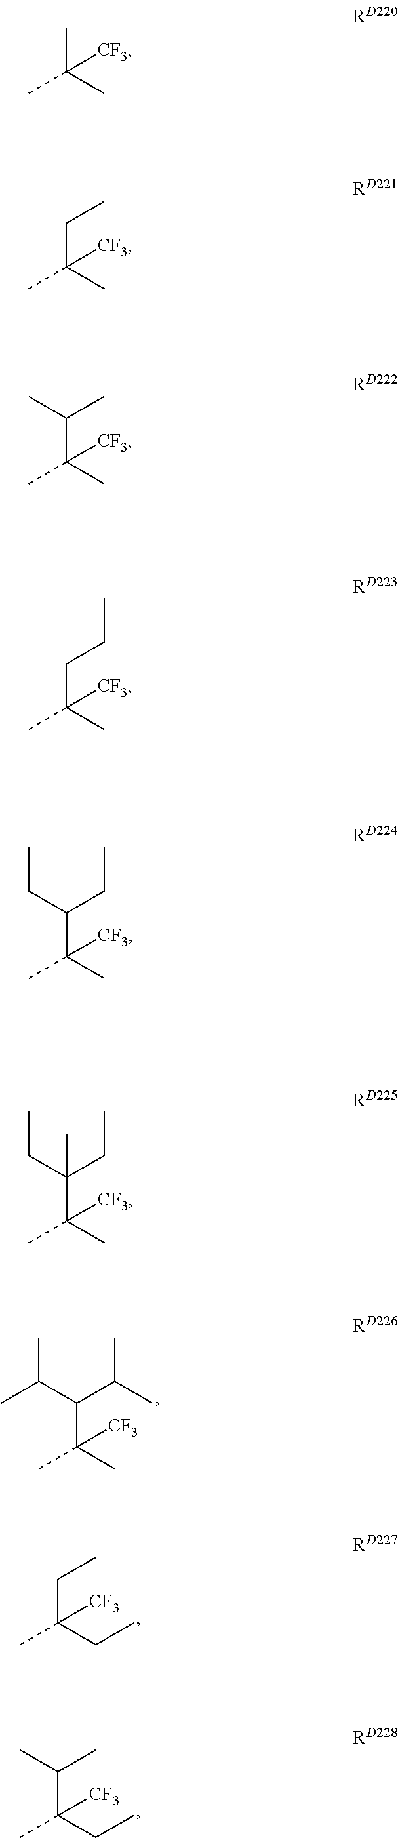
CC(C)(C)[CF3].C(C(C)(C)[CF3])C.C(C(C)(C)[CF3])(C)C.C(C(C)(C)[CF3])CC.C(C(C)(C)[CF3])(CC)CC.C(C(C)(C)[CF3])(CC)(CC)C.C(C(C)(C)[CF3])(C(C)C)C(C)C.C(C(CC)(C)[CF3])C.C(C(CC)(C)[CF3])(C)C
